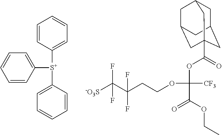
C1=CC=CC([S+](C2=CC=CC=C2)C2=CC=CC=C2)=C1.[-O3S]C(C(CCOC(OC(=O)C12CC3CC(CC(C1)C3)C2)(C(OCC)=O)[CF3])(F)F)(F)F
